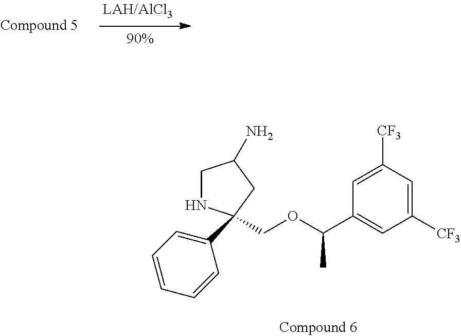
C(OC(C1=CC([CF3])=CC([CF3])=C1)C)C1(C2=CC=CC=C2)NCC(N)C1
